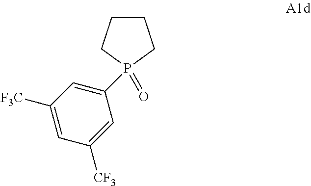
C1CCP(=O)(C2=CC([F3C])=CC([CF3])=C2)C1
